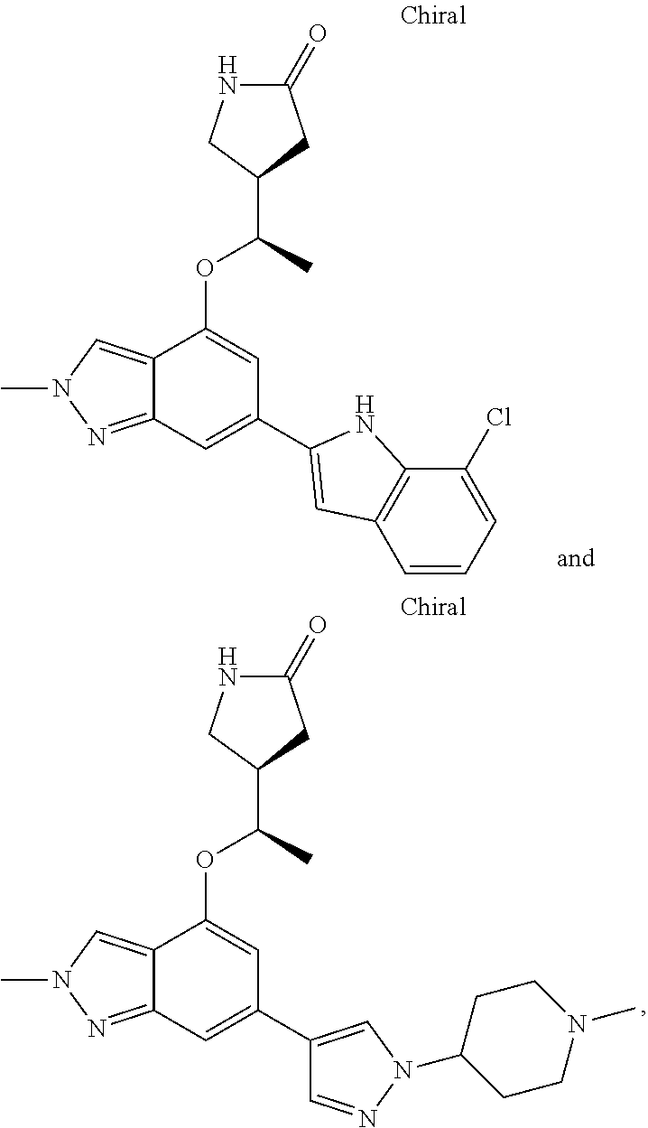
C1(=O)NCC(C(C)OC2=CC(C3=CC4=C(N3)C(Cl)=CC=C4)=CC3=NN(C)C=C23)C1.C1(=O)NCC(C(C)OC2=CC(C3=CN(C4CCN(C)CC4)N=C3)=CC3=NN(C)C=C23)C1
